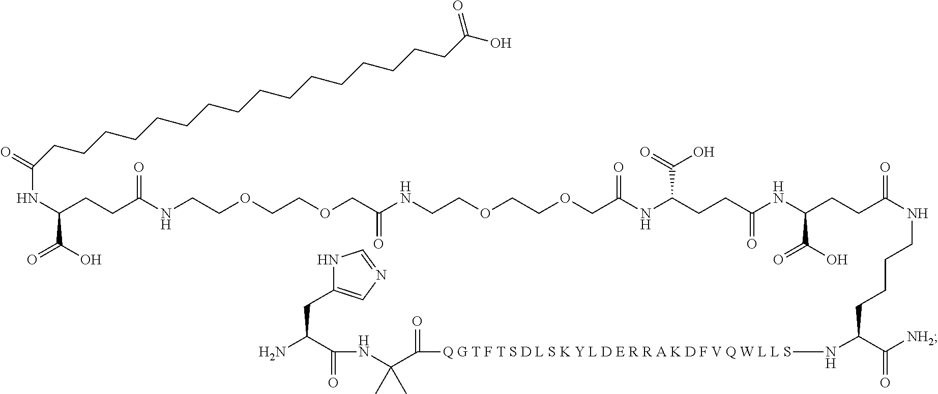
[Q G T F T S D L S K Y L D E R R A K D F V Q W L L S](NC(C([NH2])=O)CCCCNC(=O)CCC(NC(CCC(NC(COCCOCCNC(COCCOCCNC(CCC(NC(=O)CCCCCCCCCCCCCCCCC(O)=O)C(O)=O)=O)=O)=O)C(=O)O)=O)C(O)=O)C(C(NC(C(N)CC1=CN=CN1)=O)(C)C)=O
